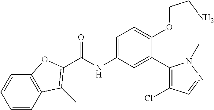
C(=O)(NC1=CC=C(OCCN)C(C2=C(Cl)C=NN2C)=C1)C1=C(C)C2=C(C=CC=C2)O1
